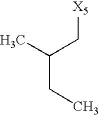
CC(CC)C[X5]
